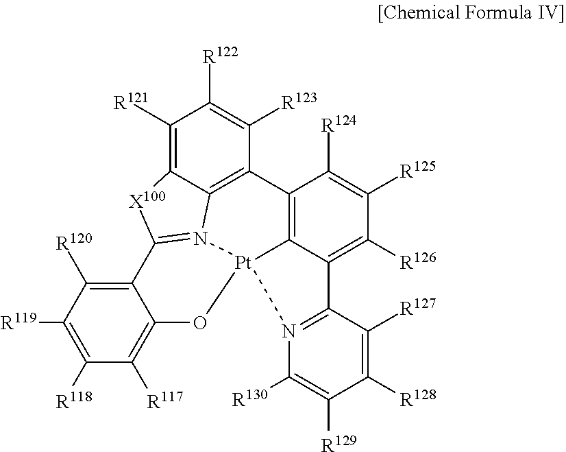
C12=C([R120])C([R119])=C([R118])C([R117])=C1O[Pt]13C4=C(C5=C6C(=C([R121])C([R122])=C5[R123])[X100]C2=N61)C([R124])=C([R125])C([R126])=C4C1=N3C([R130])=C([R129])C([R128])=C1[R127]
